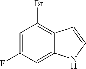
C1=C(F)C=C2C(=C1Br)C=CN2
